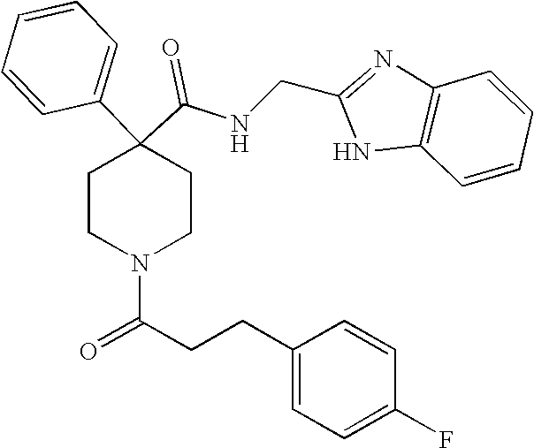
N(C(C1(C2=CC=CC=C2)CCN(C(=O)CCC2=CC=C(F)C=C2)CC1)=O)CC1=NC2=C(N1)C=CC=C2
